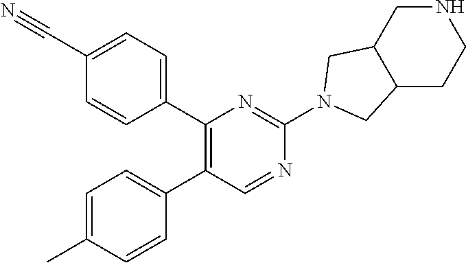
C1(C#N)=CC=C(C2=C(C3=CC=C(C)C=C3)C=NC(N3CC4C(CCNC4)C3)=N2)C=C1
